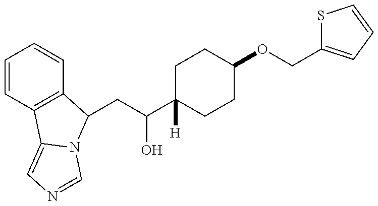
C1=CC2=C(C=C1)C(CC(O)C1([H])CCC(OCC3=CC=CS3)CC1)N1C2=CN=C1
